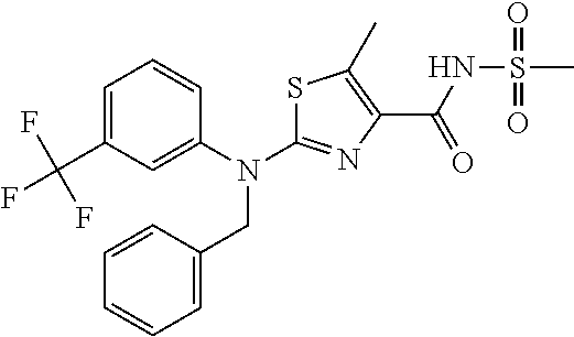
N(C1=NC(C(=O)NS(C)(=O)=O)=C(C)S1)(CC1=CC=CC=C1)C1=CC(C(F)(F)F)=CC=C1
